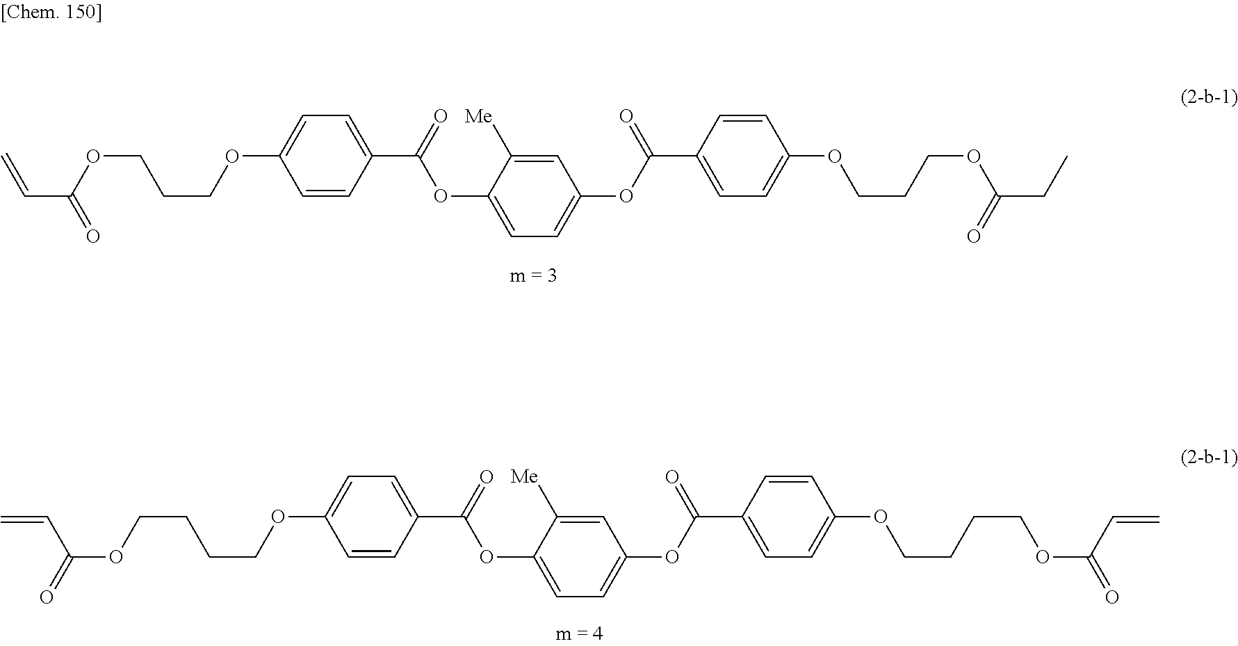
C=CC(OCCCOC1=CC=C(C(OC2=CC=C(OC(C3=CC=C(OCCCOC(=O)CC)C=C3)=O)C=C2[Me])=O)C=C1)=O.C(C(OCCCCOC1=CC=C(C(OC2=CC=C(OC(C3=CC=C(OCCCCOC(C=C)=O)C=C3)=O)C=C2[Me])=O)C=C1)=O)=C
